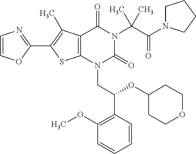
C12=C(C(C)=C(C3=NC=CO3)S1)C(=O)N(C(C(=O)N1CCCC1)(C)C)C(=O)N2CC(C1=C(OC)C=CC=C1)OC1CCOCC1
